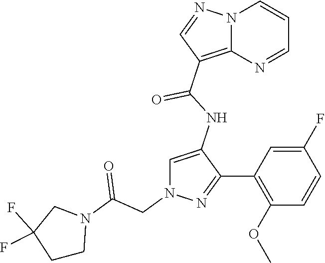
N12C(=C(C(NC3=CN(CC(N4CC(F)(F)CC4)=O)N=C3C3=C(OC)C=CC(F)=C3)=O)C=N1)N=CC=C2
